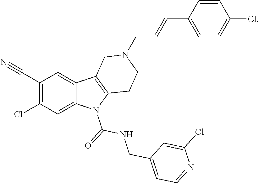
C1(C#N)=C(Cl)C=C2C(=C1)C1=C(N2C(=O)NCC2=CC=NC(Cl)=C2)CCN(CC=CC2=CC=C(Cl)C=C2)C1
